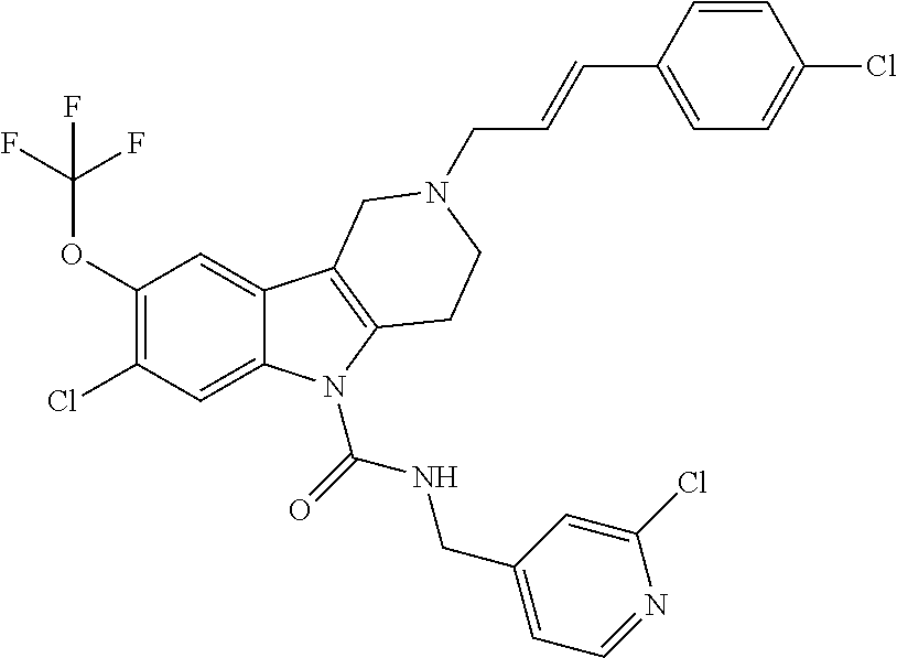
C1(Cl)=C(OC(F)(F)F)C=C2C(=C1)N(C(=O)NCC1=CC=NC(Cl)=C1)C1=C2CN(CC=CC2=CC=C(Cl)C=C2)CC1
